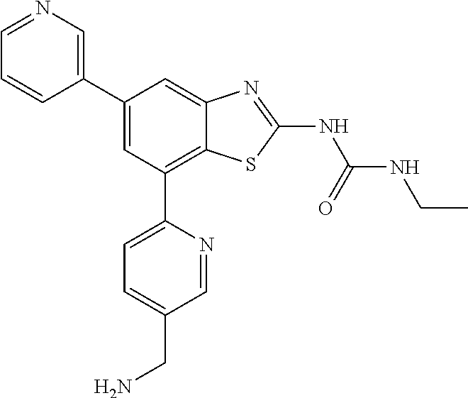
C1=NC=C(C2=CC(C3=CC=C(CN)C=N3)=C3C(=C2)N=C(NC(NCC)=O)S3)C=C1
